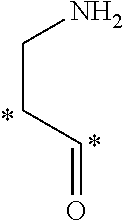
NCCC=O
